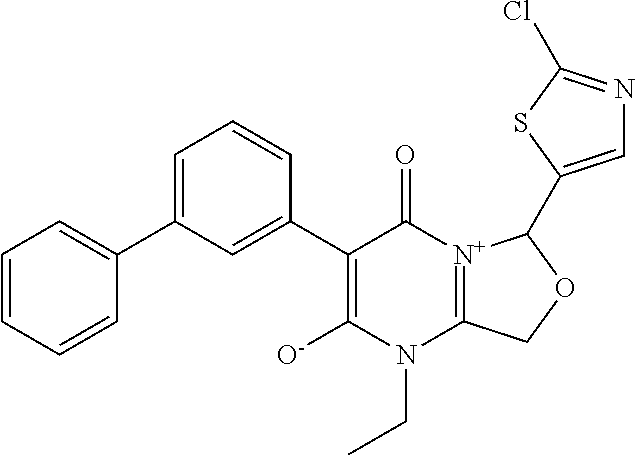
C1(C2=CC(C3=CC=CC=C3)=CC=C2)=C([O-])N(CC)C2=[N+](C1=O)C(C1=CN=C(Cl)S1)OC2
